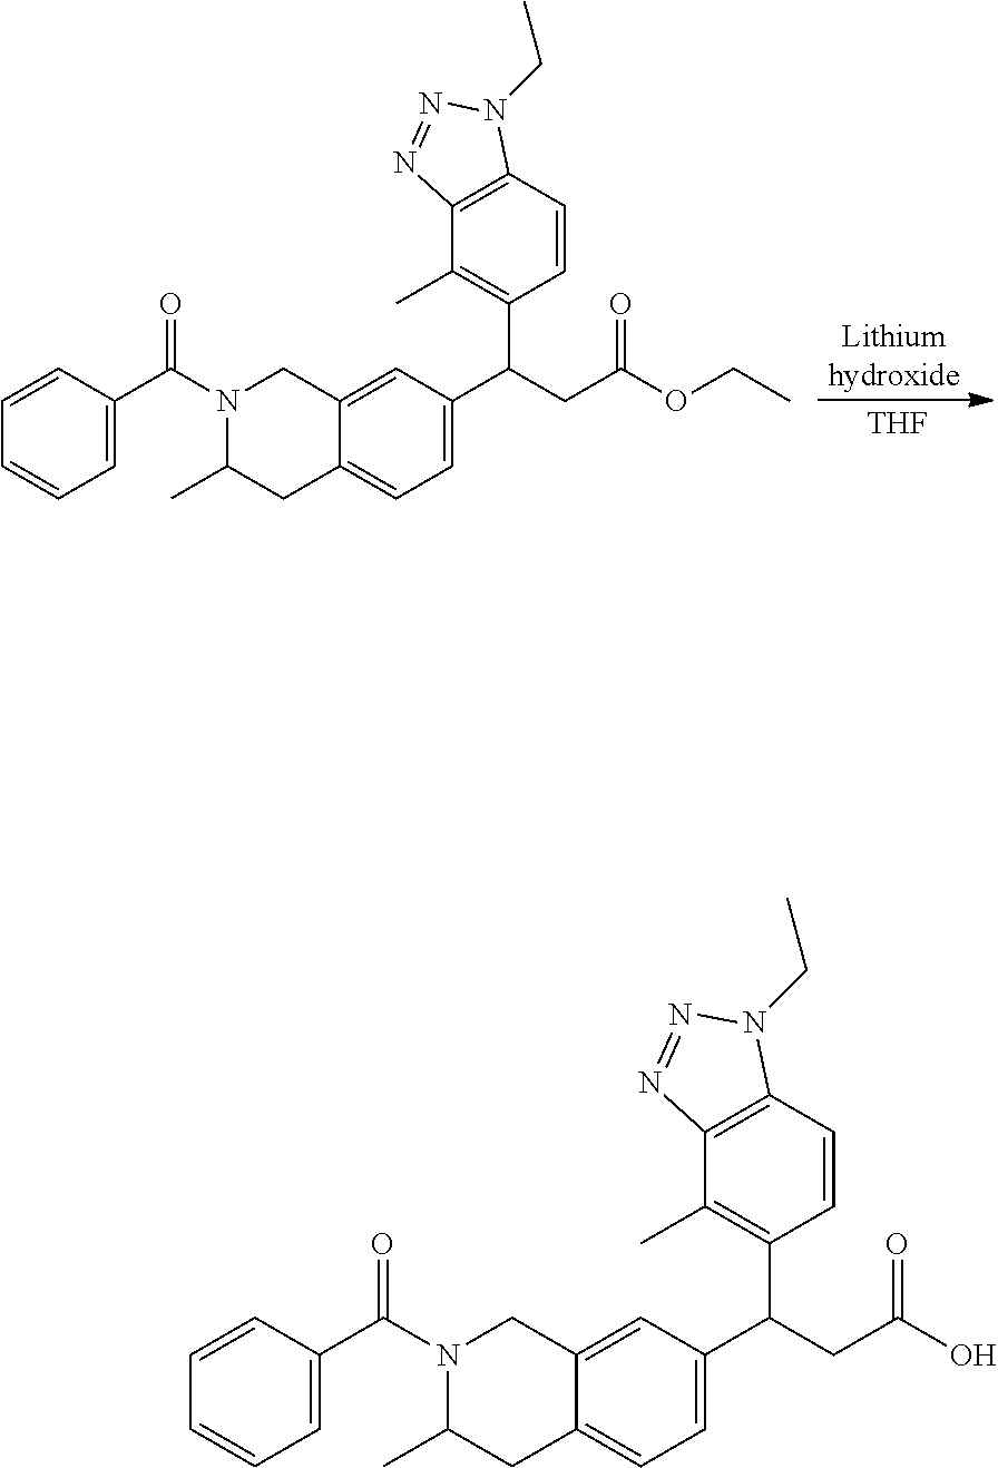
[THF].C1(C(CC(OCC)=O)C2=C(C)C3=C(C=C2)N(CC)N=N3)=CC=C2C(=C1)CN(C(C1=CC=CC=C1)=O)C(C)C2.C1(C(CC(O)=O)C2=C(C)C3=C(C=C2)N(CC)N=N3)=CC=C2C(=C1)CN(C(C1=CC=CC=C1)=O)C(C)C2
